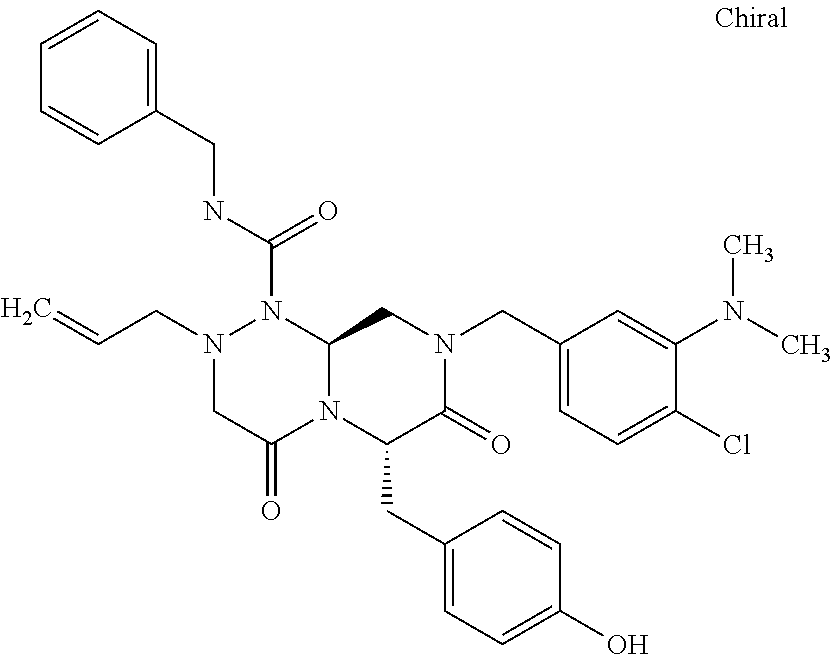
N1(CC=C)CC(=O)N2C(N1C(NCC1=CC=CC=C1)=O)CN(CC1=CC=C(Cl)C(N(C)C)=C1)C(=O)C2CC1=CC=C(O)C=C1
